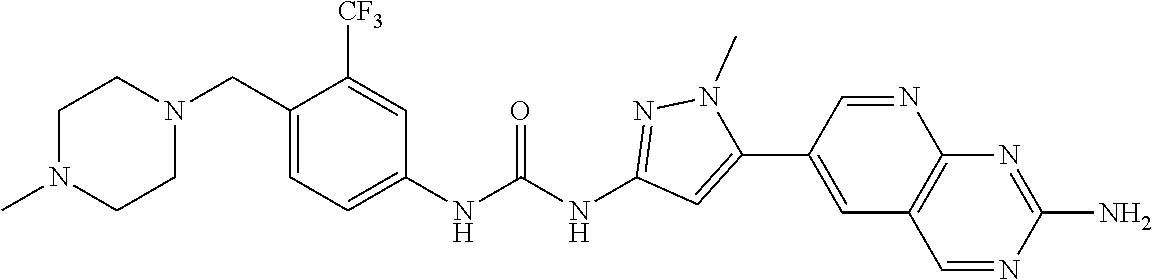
N1(C)CCN(CC2=CC=C(NC(NC3=NN(C)C(C4=CC5=C(N=C4)N=C(N)N=C5)=C3)=O)C=C2[CF3])CC1
